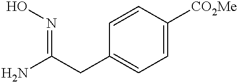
C1=CC([CO2Me])=CC=C1CC(N)=NO
